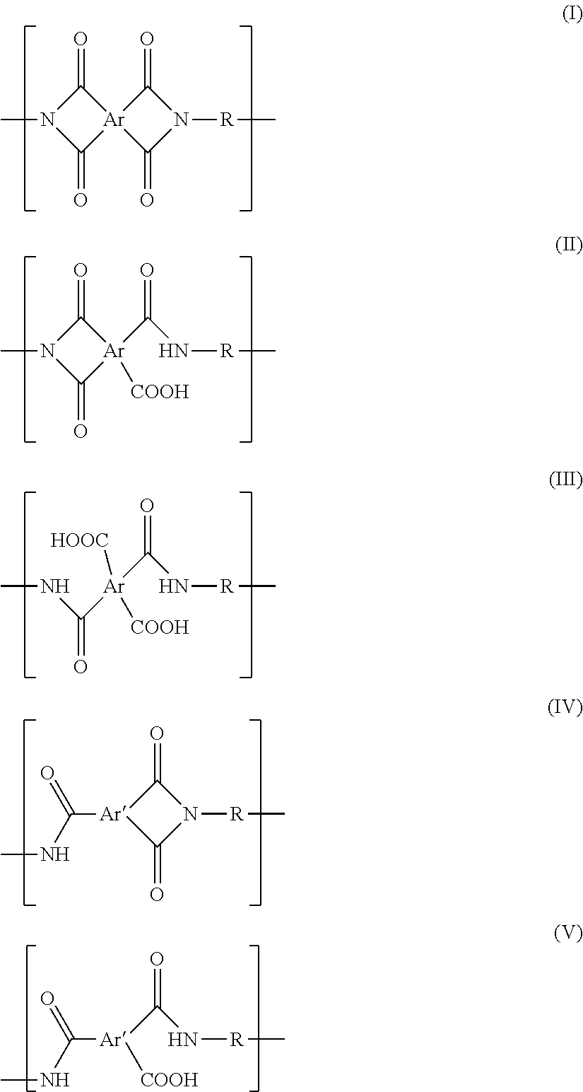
N1(C)C(=O)[Ar]2(C1=O)C(=O)N([R]C)C2=O.N1(C)C(=O)[Ar](C(N[R]C)=O)([COOH])C1=O.N(C([Ar](C(N[R]C)=O)([COOH])[HOOC])=O)C.[Ar]1(C(=O)NC)C(=O)N([R]C)C1=O.[Ar](C(N[R]C)=O)(C(=O)NC)[COOH]
